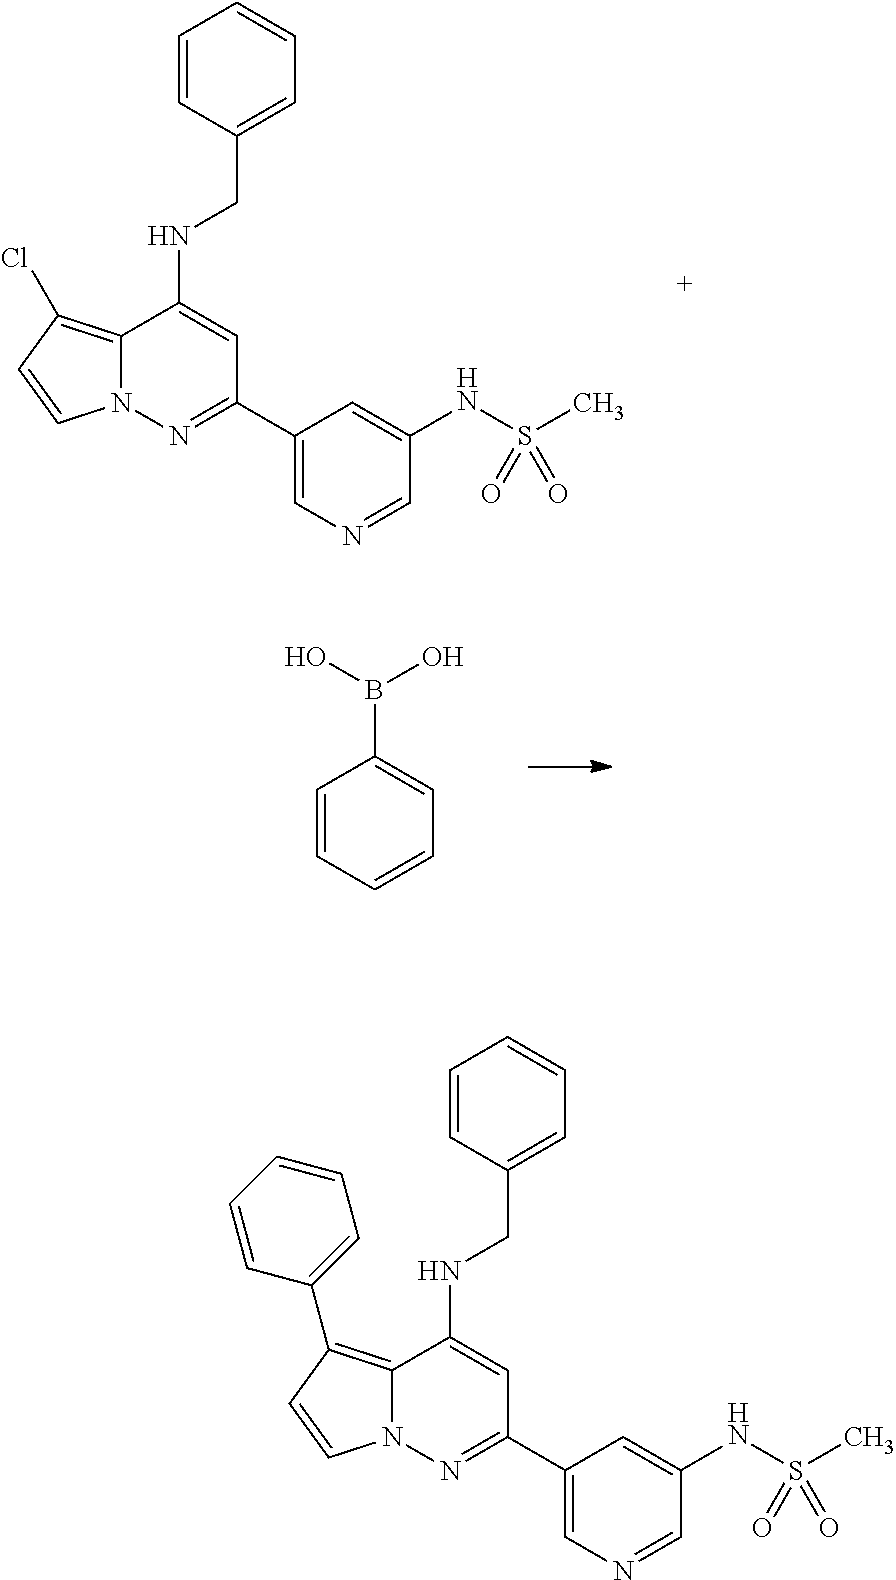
C1=C(C2=NN3C(=C(Cl)C=C3)C(NCC3=CC=CC=C3)=C2)C=C(NS(C)(=O)=O)C=N1.C1=CC=CC=C1B(O)O.C1=C(C2=NN3C(=C(C4=CC=CC=C4)C=C3)C(NCC3=CC=CC=C3)=C2)C=C(NS(C)(=O)=O)C=N1
